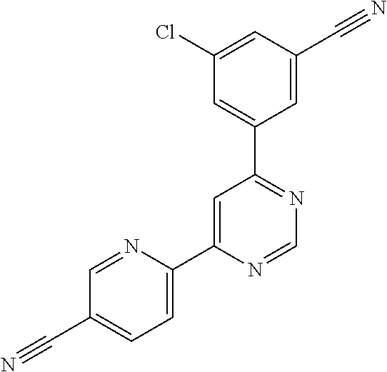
C1=NC(C2=CC(C3=CC(Cl)=CC(C#N)=C3)=NC=N2)=CC=C1C#N
